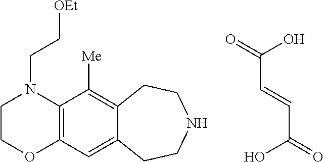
C1COC2=C(N1CC[OEt])C([Me])=C1C(=C2)CCNCC1.OC(=O)C=CC(O)=O
